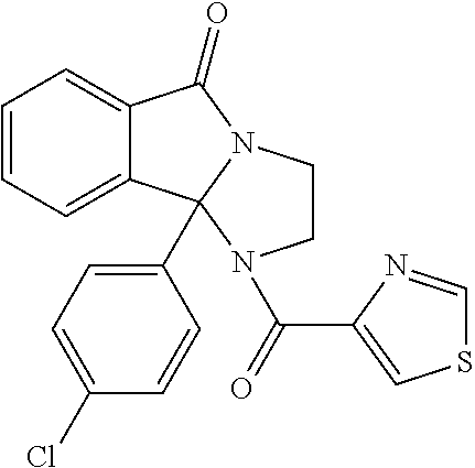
C1=CC=C2C(=C1)C(=O)N1CCN(C(C3=CSC=N3)=O)C21C1=CC=C(Cl)C=C1
